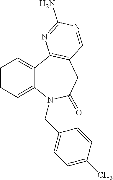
C1=CC=C2C(=C1)C1=C(CC(=O)N2CC2=CC=C(C)C=C2)C=NC(N)=N1
